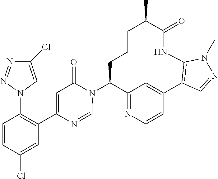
C12=NC=CC(=C1)C1=C(NC(=O)C(C)CCCC2N2C(=O)C=C(C3=C(N4C=C(Cl)N=N4)C=CC(Cl)=C3)N=C2)N(C)N=C1
